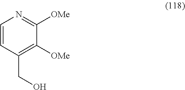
C1=CC(CO)=C([OMe])C([OMe])=N1
